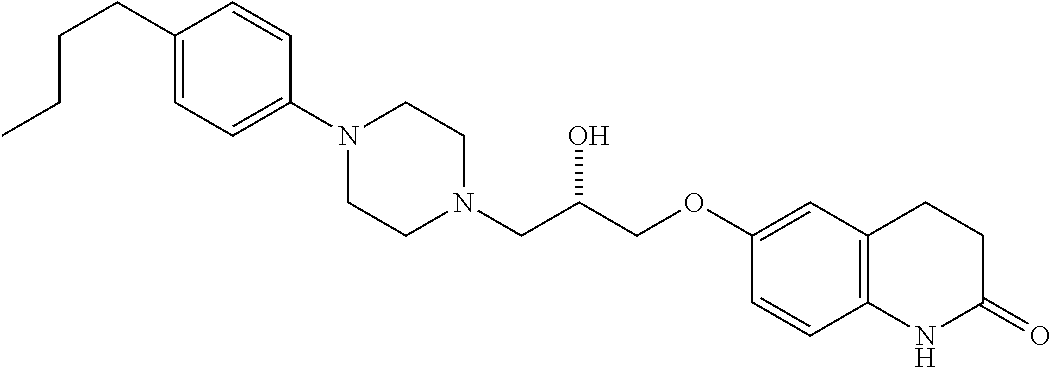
C1(CCCC)=CC=C(N2CCN(CC(COC3=CC4=C(C=C3)NC(=O)CC4)O)CC2)C=C1
